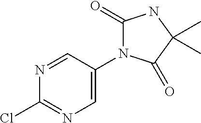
C1=NC(Cl)=NC=C1N1C(=O)NC(C)(C)C1=O
